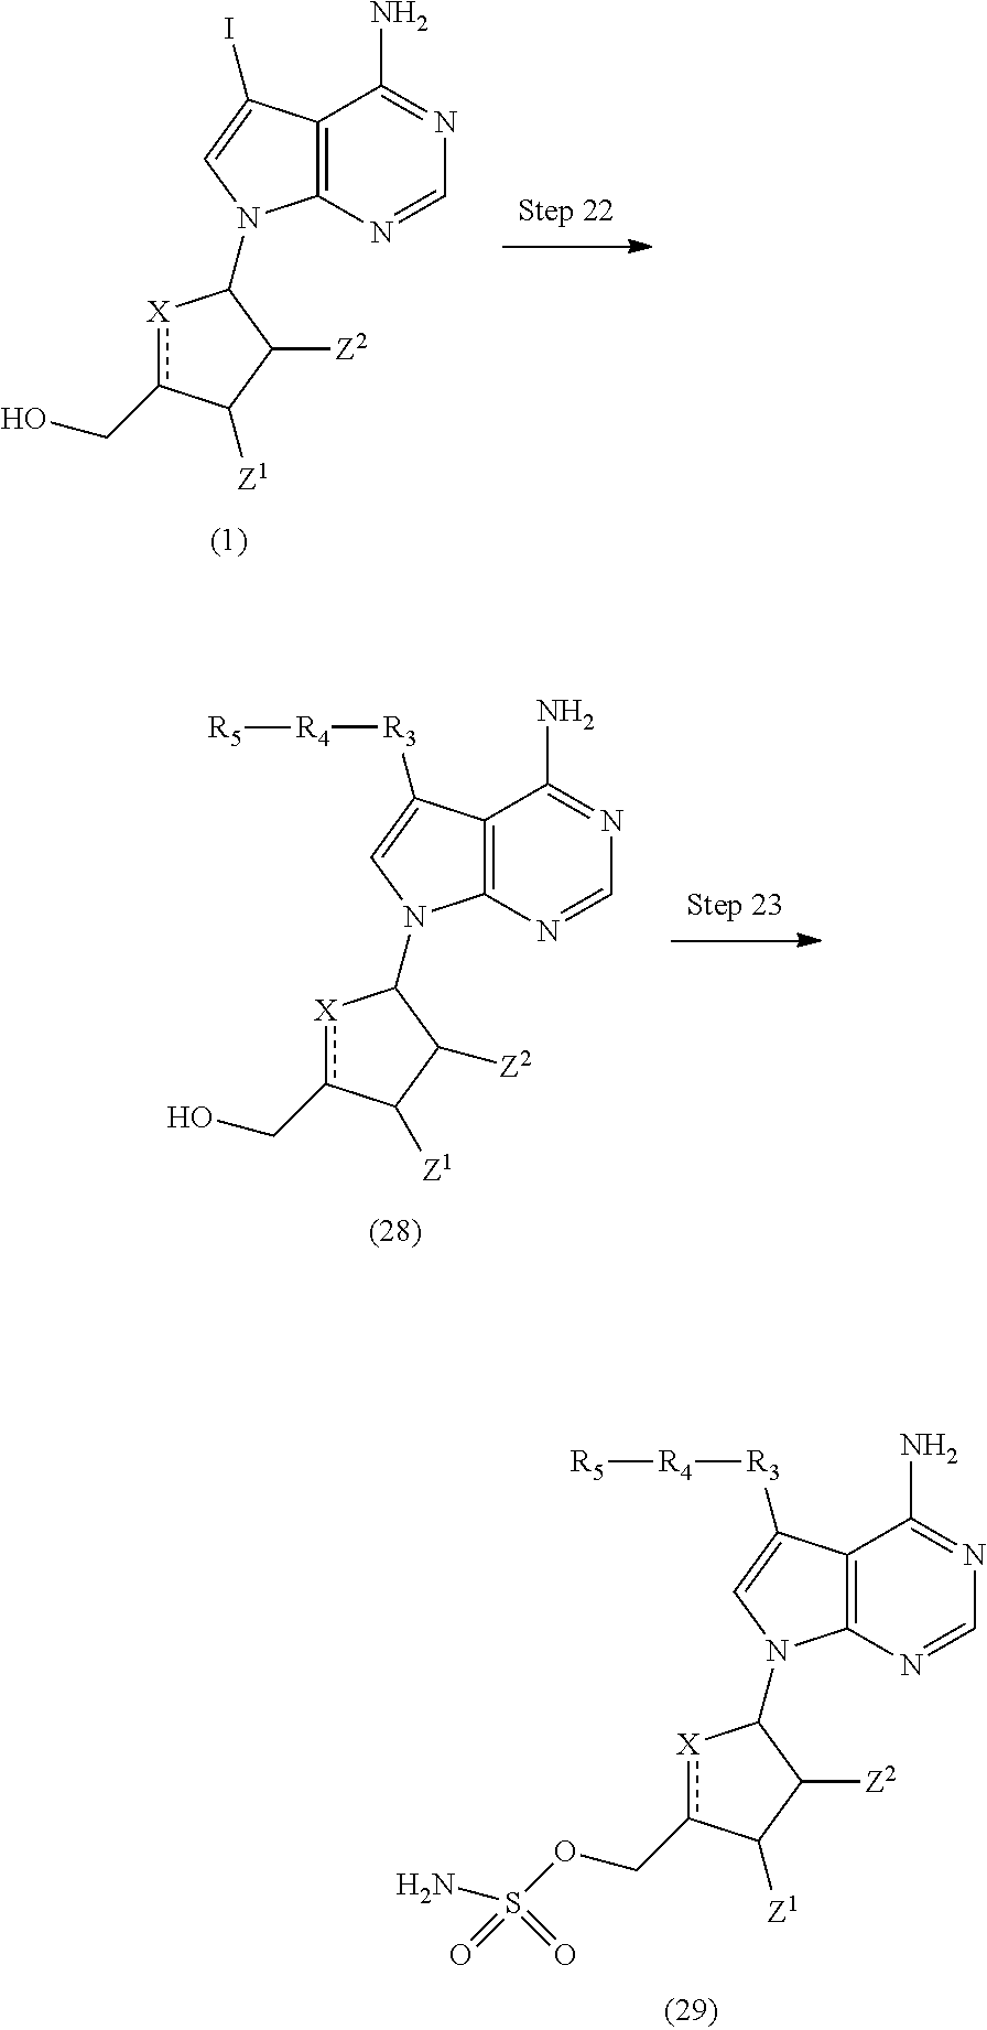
C12=C(N=CN=C1N)N(C1[X]c(CO)C([Z1])C1[Z2])C=C2I.C12=C(N=CN=C1N)N(C1[X]c(CO)C([Z1])C1[Z2])C=C2[R3][R4][R5].C12=C(N=CN=C1N)N(C1[X]c(COS(N)(=O)=O)C([Z1])C1[Z2])C=C2[R3][R4][R5]
